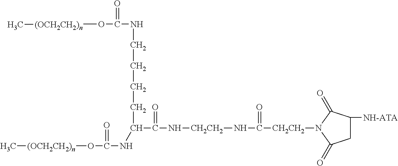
[(OCH2CH2)n](C)OC(NC(C(N[CH2CH2]NC([CH2CH2]N1C(=O)CC([NH-ATA])C1=O)=O)=O)CCCCNC(O[(OCH2CH2)n]C)=O)=O
